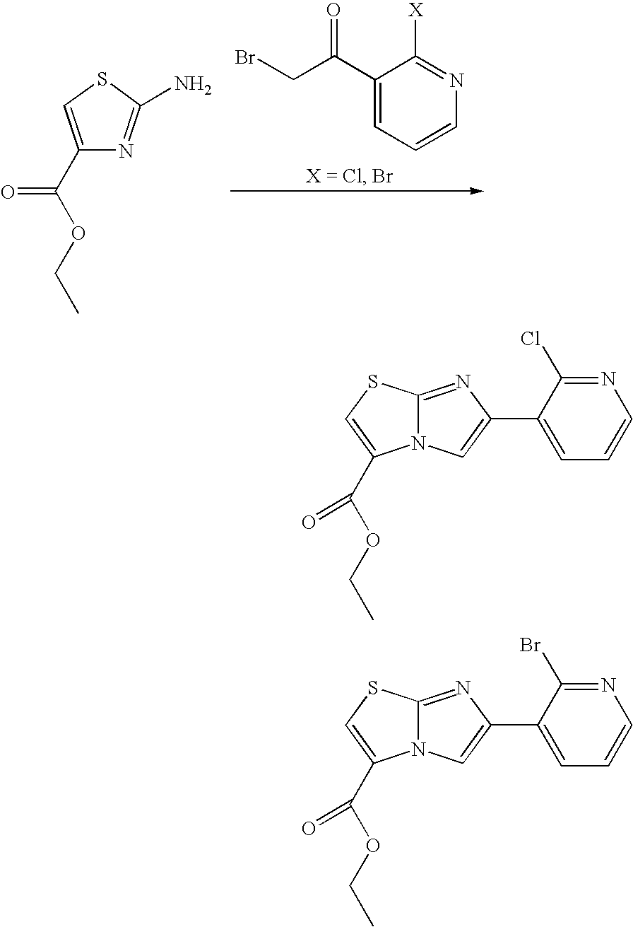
C1(C(CBr)=O)=CC=CN=C1[X].C1(C(OCC)=O)=CSC(N)=N1.N1=C(Cl)C(C2=CN3C(=N2)SC=C3C(OCC)=O)=CC=C1.N1=C(Br)C(C2=CN3C(=N2)SC=C3C(OCC)=O)=CC=C1
